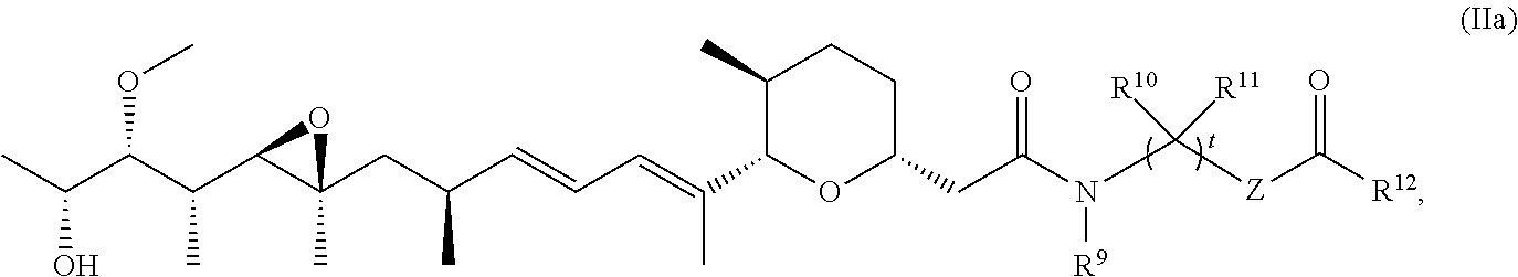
CC(C(C(C1C(CC(C=CC=C(C)C2C(C)CCC(CC(N([R9])C([Z]C([R12])=O)([R10])[R11])=O)O2)C)(C)O1)C)OC)O
